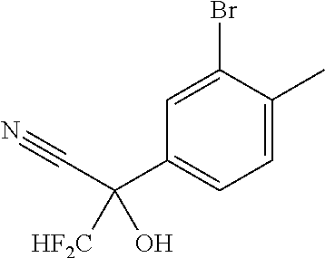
C1(C(C#N)(O)[HF2C])=CC=C(C)C(Br)=C1
